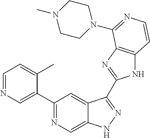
C1=NC=C(C2=NC=C3C(=C2)C(C2=NC4=C(N2)C=CN=C4N2CCN(C)CC2)=NN3)C(C)=C1
